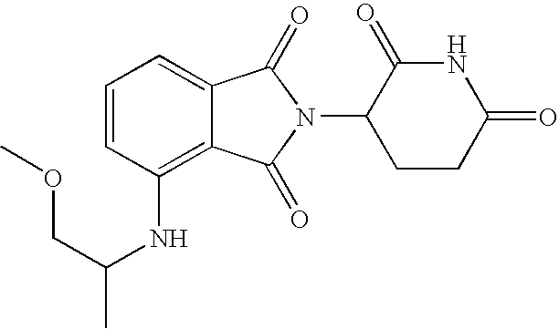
C(NC1=C2C(=CC=C1)C(=O)N(C1CCC(=O)NC1=O)C2=O)(COC)C
